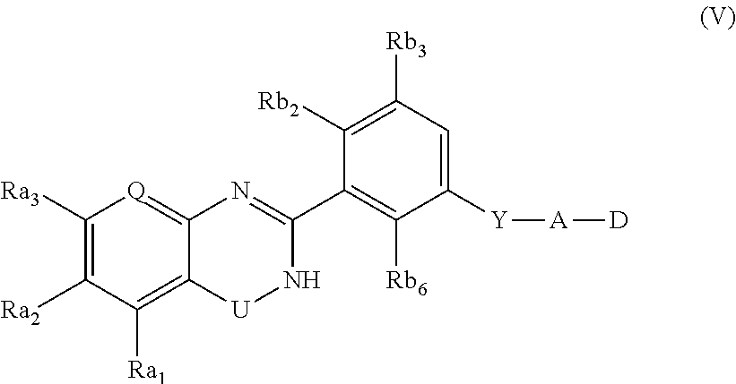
C1([Ra3])=C([Ra2])C([Ra1])=C2C(=[Q]1)N=C(C1=C([Rb6])C([Y][A][D])=CC([Rb3])=C1[Rb2])N[U]2
